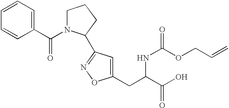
C1(C(N2CCCC2C2=NOC(CC(C(O)=O)NC(OCC=C)=O)=C2)=O)=CC=CC=C1
